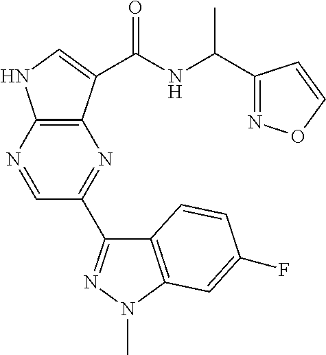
C1(C2=NN(C)C3=C2C=CC(F)=C3)=NC2=C(NC=C2C(NC(C2=NOC=C2)C)=O)N=C1
